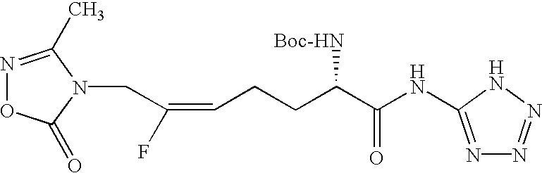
C(C(=CCCC(C(NC1=NN=NN1)=O)[Boc-HN])F)N1C(=O)ON=C1C
